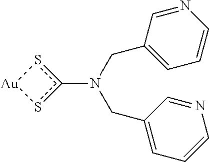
C(N(CC1=CC=CN=C1)c1s[Au]s1)C1=CC=CN=C1
